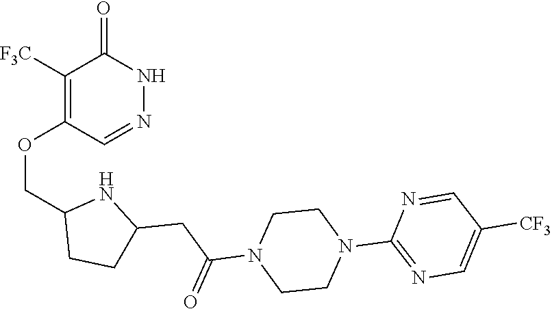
C1([F3C])=C(OCC2CCC(CC(N3CCN(C4=NC=C([CF3])C=N4)CC3)=O)N2)C=NNC1=O
